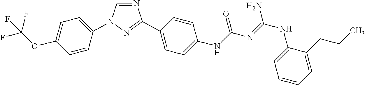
C1=NC(C2=CC=C(NC(N=C(NC3=CC=CC=C3CCC)N)=O)C=C2)=NN1C1=CC=C(OC(F)(F)F)C=C1
